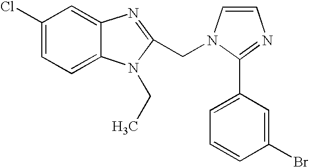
C1(Cl)=CC=C2C(=C1)N=C(CN1C=CN=C1C1=CC=CC(Br)=C1)N2CC
